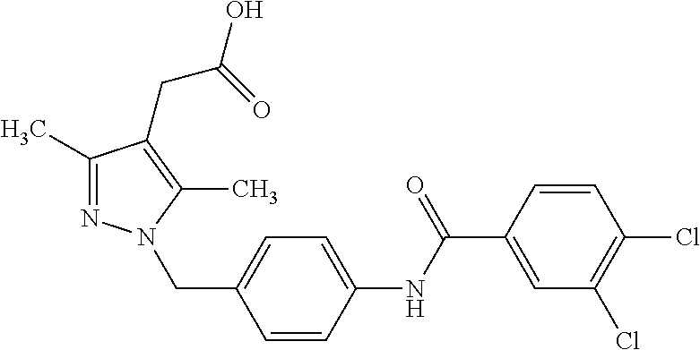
C1(C)=NN(CC2=CC=C(NC(C3=CC(Cl)=C(Cl)C=C3)=O)C=C2)C(C)=C1CC(=O)O
